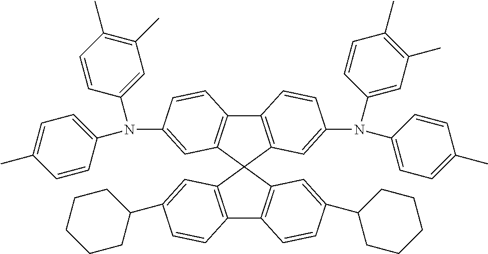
C12=C(C3(C4=C1C=CC(C1CCCCC1)=C4)C1=C(C4=C3C=C(N(C3=CC(C)=C(C)C=C3)C3=CC=C(C)C=C3)C=C4)C=CC(N(C3=CC=C(C)C=C3)C3=CC(C)=C(C)C=C3)=C1)C=C(C1CCCCC1)C=C2
